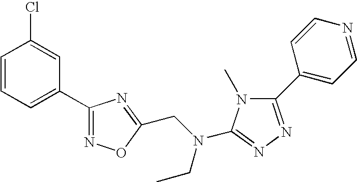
C1=CC=C(C2=NOC(CN(C3=NN=C(C4=CC=NC=C4)N3C)CC)=N2)C=C1Cl
